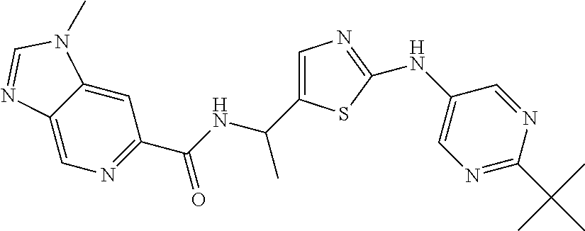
C1(C(NC(C2=NC=C3C(=C2)N(C)C=N3)=O)C)=CN=C(NC2=CN=C(C(C)(C)C)N=C2)S1
